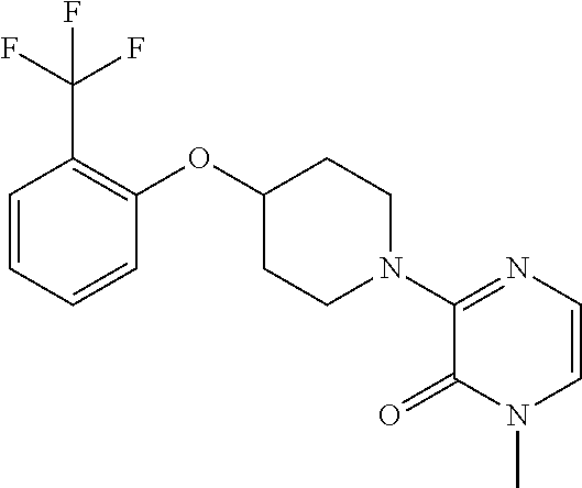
C1=CC=CC(OC2CCN(C3=NC=CN(C)C3=O)CC2)=C1C(F)(F)F
